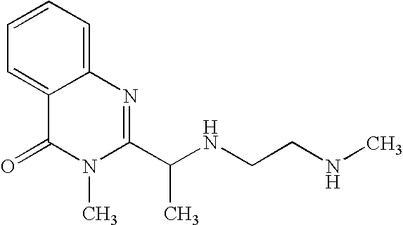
C1=C2C(=CC=C1)N=C(C(NCCNC)C)N(C)C2=O
